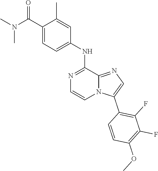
C(=O)(C1=CC=C(NC2=NC=CN3C2=NC=C3C2=C(F)C(F)=C(OC)C=C2)C=C1C)N(C)C
